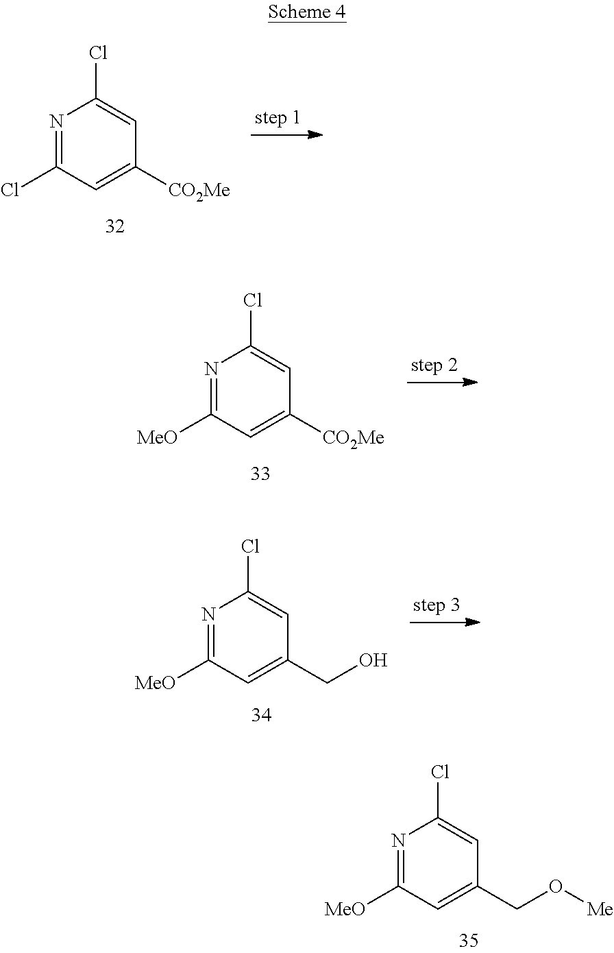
N1=C(Cl)C=C([CO2Me])C=C1Cl.N1=C([MeO])C=C([CO2Me])C=C1Cl.N1=C([MeO])C=C(CO)C=C1Cl.N1=C([MeO])C=C(CO[Me])C=C1Cl
